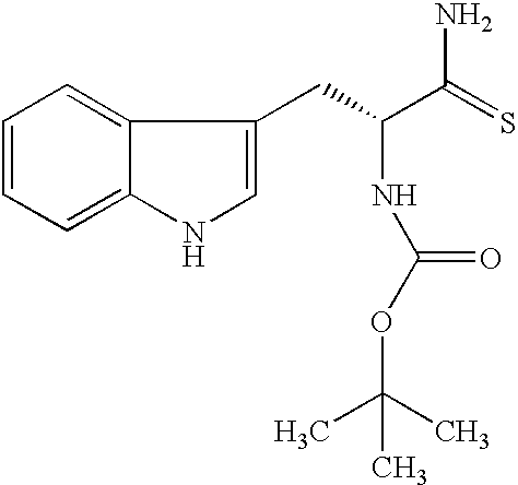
C1=C(CC(C(=S)N)NC(=O)OC(C)(C)C)C2=CC=CC=C2N1
